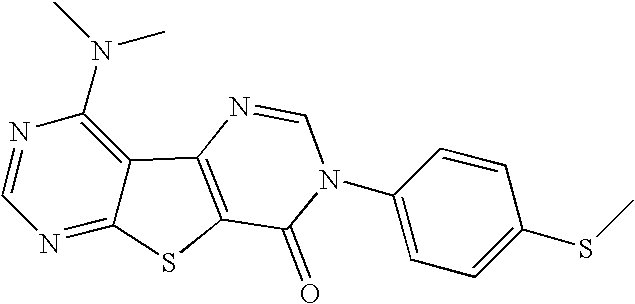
C1=NC(N(C)C)=C2C(=N1)SC1=C2N=CN(C2=CC=C(SC)C=C2)C1=O
